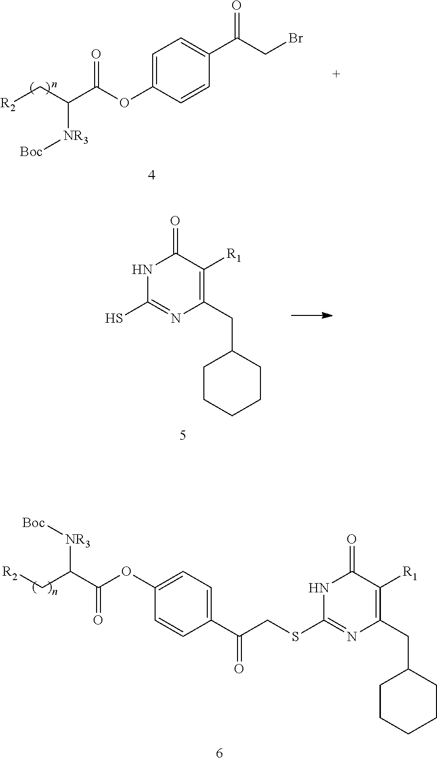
C1CCCCC1CC1=C([R1])C(=O)NC(SCC(C2=CC=C(OC(C(C[R2])[NR3][Boc])=O)C=C2)=O)=N1.C1=C(OC(C(C[R2])[NR3][Boc])=O)C=CC(C(CBr)=O)=C1.C1CCCCC1CC1=C([R1])C(=O)NC(S)=N1
